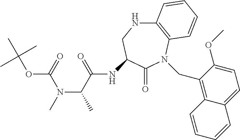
C12=C(N(CC3=C4C(=CC=C3OC)C=CC=C4)C(=O)C(NC(C(N(C)C(OC(C)(C)C)=O)C)=O)CN1)C=CC=C2
